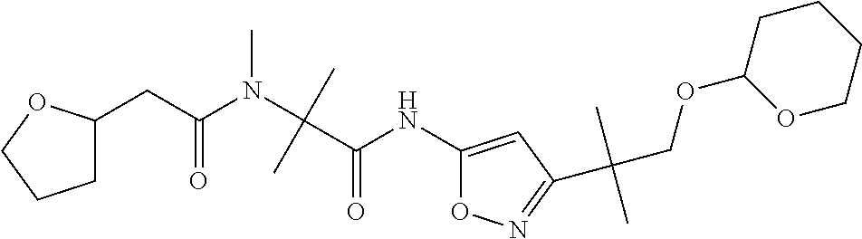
C1C(CC(N(C(C(NC2=CC(C(COC3OCCCC3)(C)C)=NO2)=O)(C)C)C)=O)OCC1
